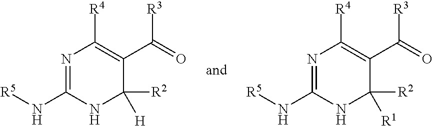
N1=C(N[R5])NC([R2])([H])C(C(=O)[R3])=C1[R4].N1=C(N[R5])NC([R2])([R1])C(C(=O)[R3])=C1[R4]
